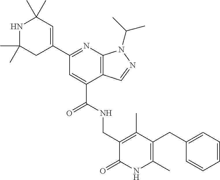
C1(C)(C)NC(C)(C)C=C(C2=NC3=C(C(C(=O)NCC4=C(C)C(CC5=CC=CC=C5)=C(C)NC4=O)=C2)C=NN3C(C)C)C1
